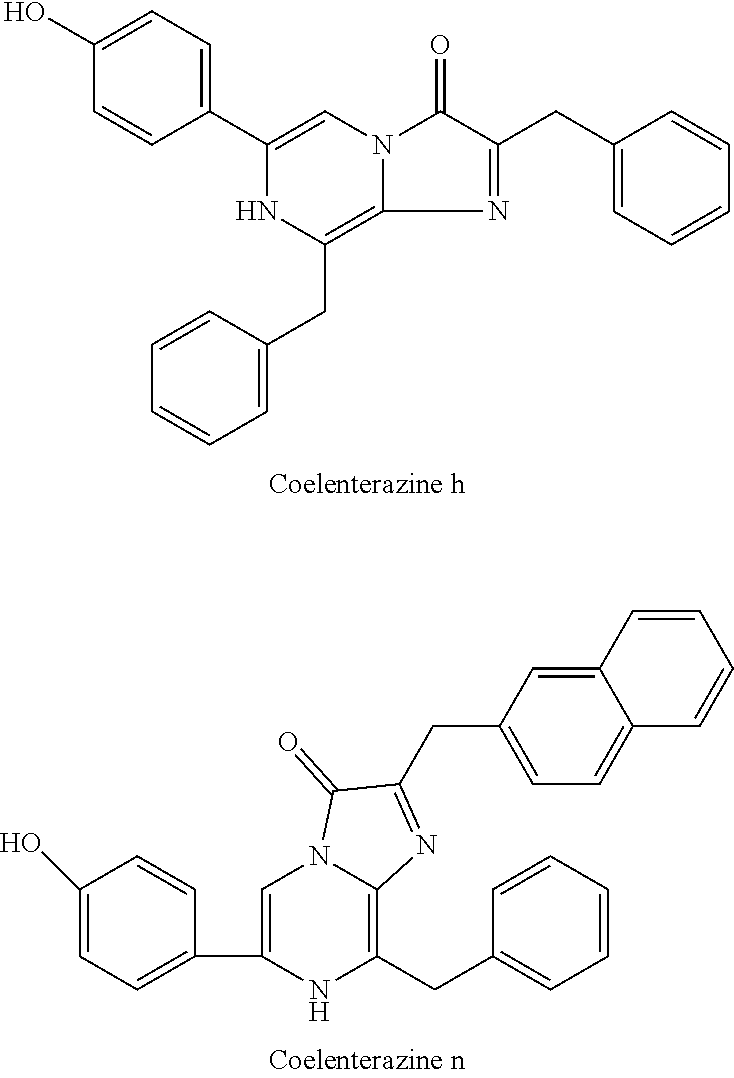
C1(O)=CC=C(C2=CN3C(=C(CC4=CC=CC=C4)N2)N=C(CC2=CC=CC=C2)C3=O)C=C1.C1=CC2=CC(CC3=NC4=C(CC5=CC=CC=C5)NC(C5=CC=C(O)C=C5)=CN4C3=O)=CC=C2C=C1
